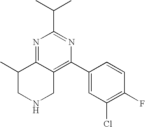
N1CC2=C(C3=CC(Cl)=C(F)C=C3)N=C(C(C)C)N=C2C(C)C1
